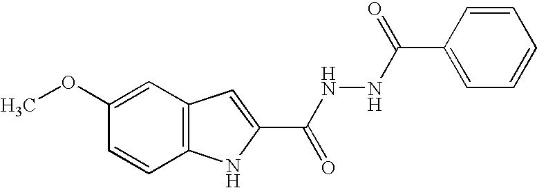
C12=C(C=C(OC)C=C1)C=C(C(NNC(=O)C1=CC=CC=C1)=O)N2
